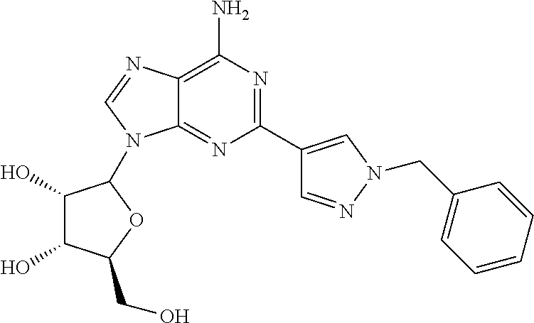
C1(C2=CN(CC3=CC=CC=C3)N=C2)=NC(N)=C2C(=N1)N(C1C(O)C(O)C(CO)O1)C=N2
